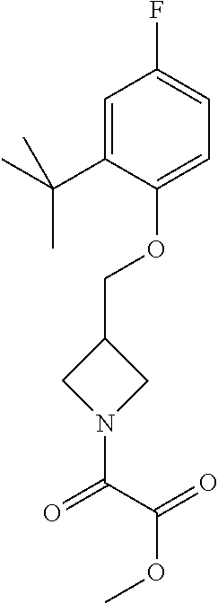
O(C1=CC=C(F)C=C1C(C)(C)C)CC1CN(C(C(=O)OC)=O)C1
